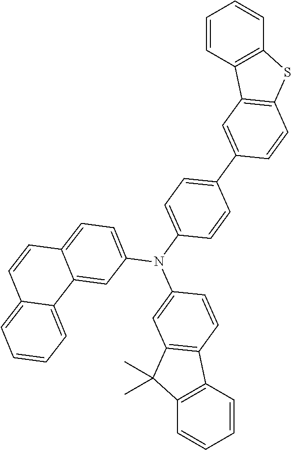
C1=CC2=C(C=C1)SC1=C2C=C(C2=CC=C(N(C3=CC=C4C(=C3)C3=CC=CC=C3C=C4)C3=CC4=C(C=C3)C3=C(C4(C)C)C=CC=C3)C=C2)C=C1
